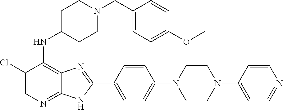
C1(Cl)=CN=C2C(=C1NC1CCN(CC3=CC=C(OC)C=C3)CC1)N=C(C1=CC=C(N3CCN(C4=CC=NC=C4)CC3)C=C1)N2
